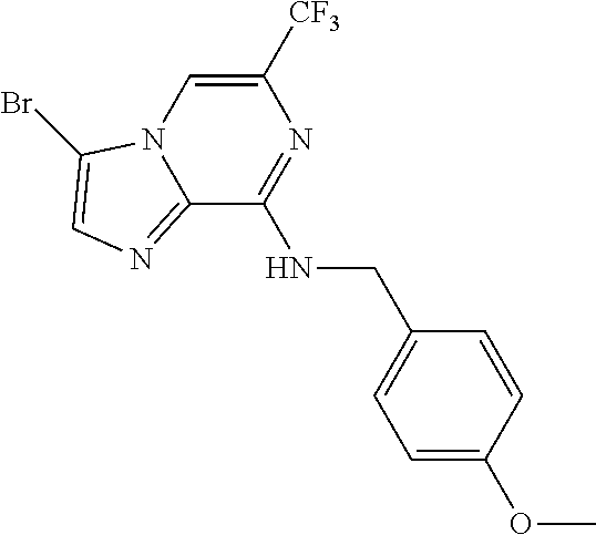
C12=NC=C(Br)N1C=C([CF3])N=C2NCC1=CC=C(OC)C=C1
